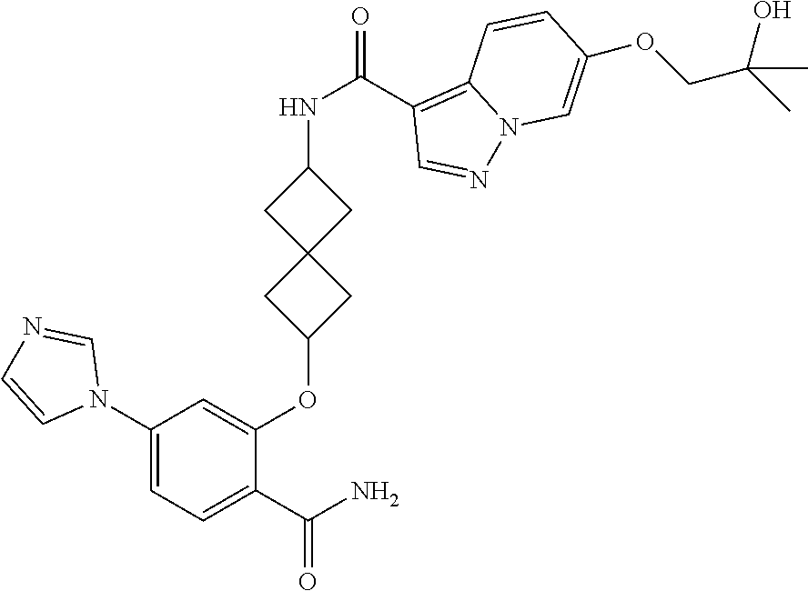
C1(N2C=NC=C2)=CC=C(C(N)=O)C(OC2CC3(C2)CC(NC(C2=C4N(N=C2)C=C(OCC(C)(O)C)C=C4)=O)C3)=C1
